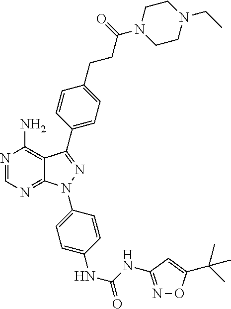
N1=CN=C2C(=C1N)C(C1=CC=C(CCC(=O)N3CCN(CC)CC3)C=C1)=NN2C1=CC=C(NC(=O)NC2=NOC(C(C)(C)C)=C2)C=C1
